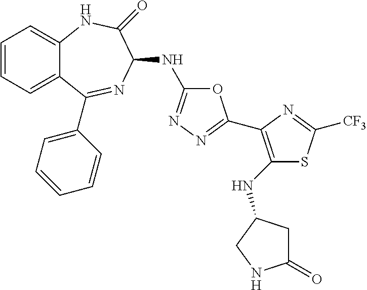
C1=CC=C2C(=C1)NC(=O)C(NC1=NN=C(C3=C(NC4CC(=O)NC4)SC([CF3])=N3)O1)N=C2C1=CC=CC=C1
